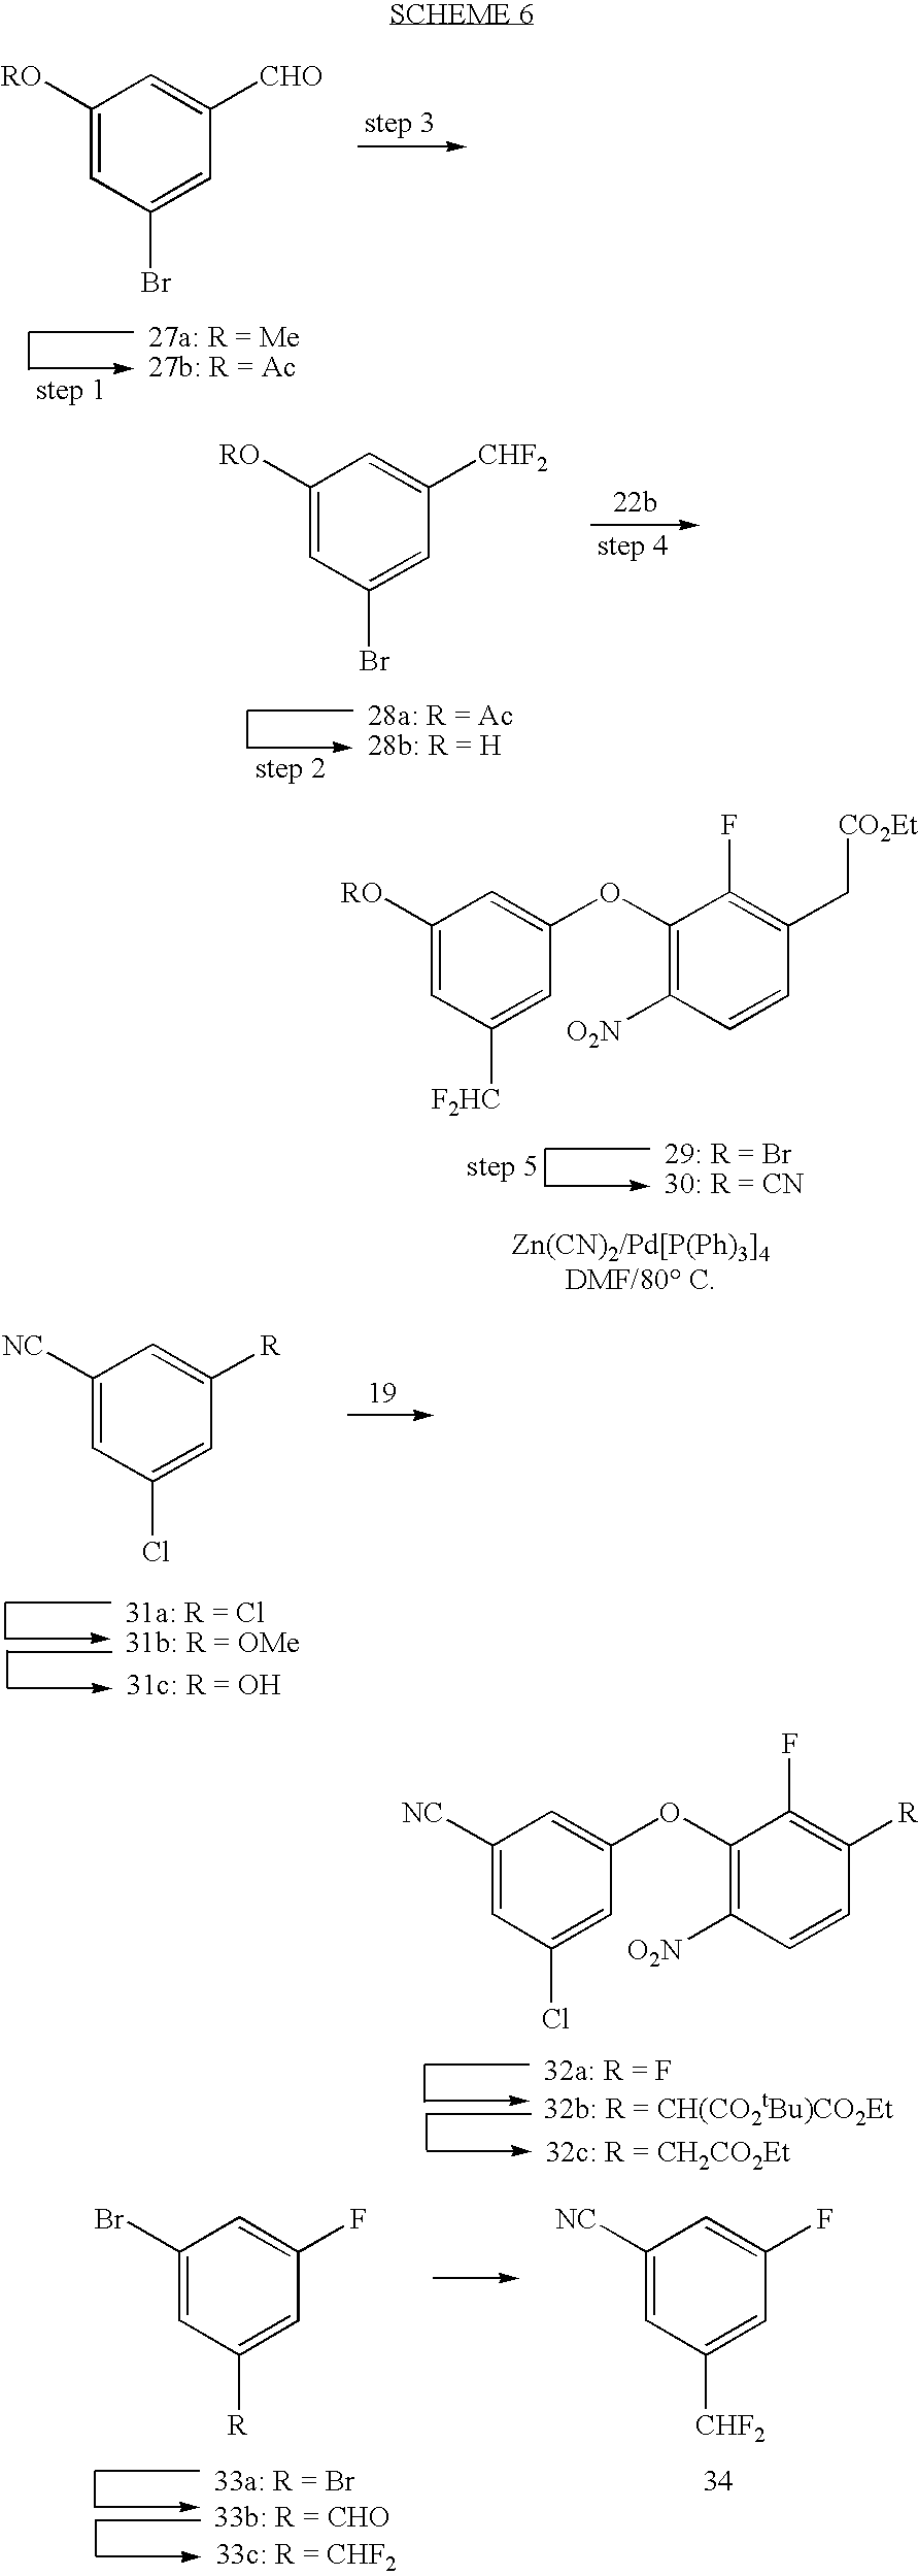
C1([RO])=CC(Br)=CC([CHO])=C1.C1([RO])=CC(Br)=CC([CHF2])=C1.C1([RO])=CC([F2HC])=CC(OC2=C([O2N])C=CC(C[CO2Et])=C2F)=C1.C1([NC])=CC(Cl)=CC([R])=C1.C1([NC])=CC(Cl)=CC(OC2=C([O2N])C=CC([R])=C2F)=C1.C1(Br)=CC([R])=CC(F)=C1.C1([NC])=CC([CHF2])=CC(F)=C1
